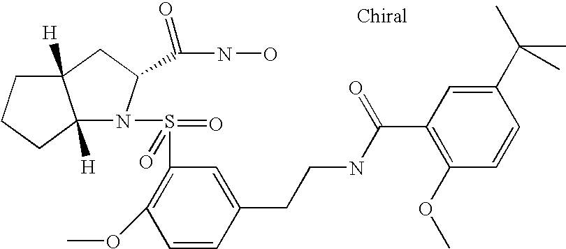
C1(S(=O)(N2C3([H])C([H])(CC2C(NO)=O)CCC3)=O)=C(OC)C=CC(CCNC(C2=C(OC)C=CC(C(C)(C)C)=C2)=O)=C1
